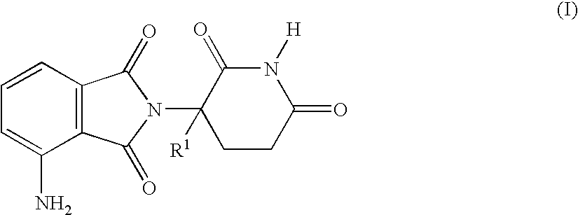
C1=C(N)C2=C(C=C1)C(=O)N(C1([R1])CCC(=O)N([H])C1=O)C2=O
